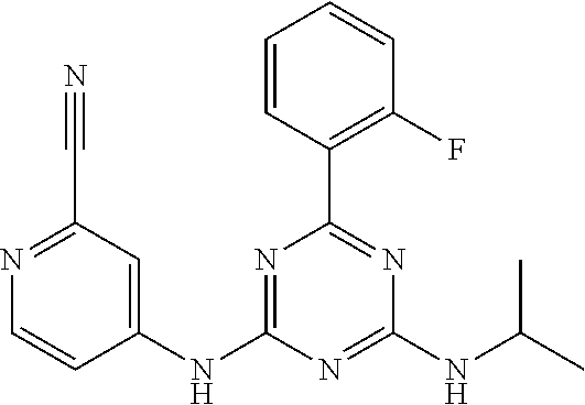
C1=CC(C2=NC(NC(C)C)=NC(NC3=CC(C#N)=NC=C3)=N2)=C(F)C=C1
